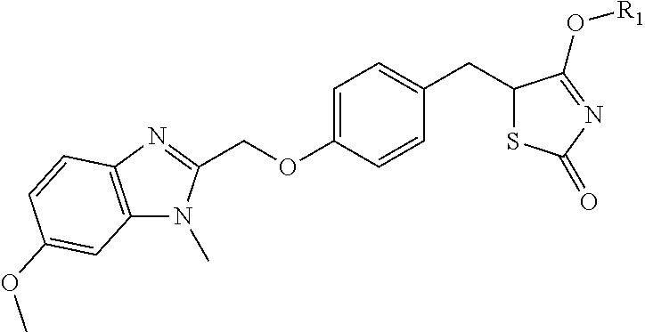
C1=CC(CC2SC(=O)N=C2O[R1])=CC=C1OCC1=NC2=C(N1C)C=C(OC)C=C2
